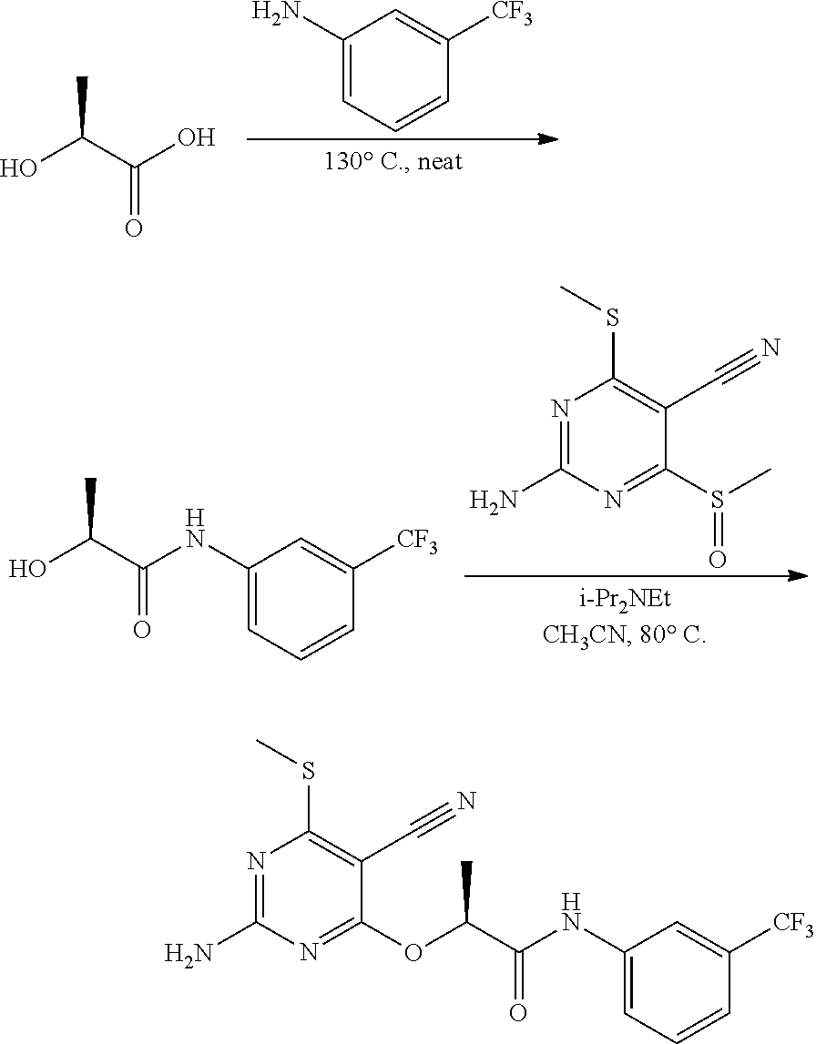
C1(N)=CC=CC([CF3])=C1.OC(C(O)=O)C.N1=C(N)N=C(S(C)=O)C(C#N)=C1SC.OC(C(NC1=CC=CC([CF3])=C1)=O)C.O(C(C(NC1=CC=CC([CF3])=C1)=O)C)C1=NC(N)=NC(SC)=C1C#N
